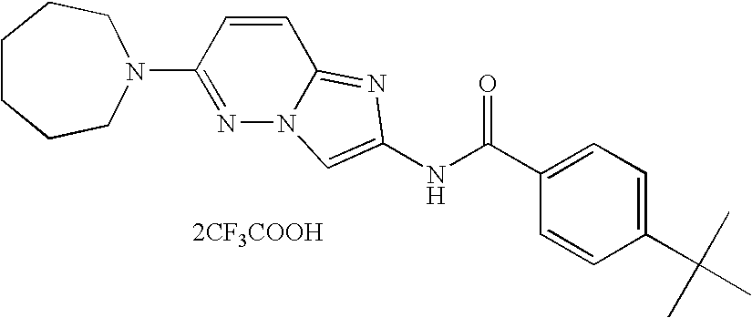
[2CF3COOH].C1=CC(C(C)(C)C)=CC=C1C(NC1=CN2N=C(N3CCCCCC3)C=CC2=N1)=O
